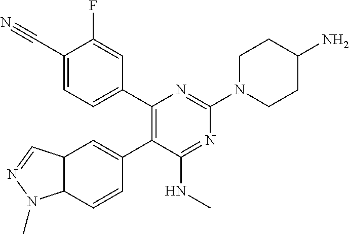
C1=CC2C(C=C1C1=C(C3=CC=C(C#N)C(F)=C3)N=C(N3CCC(N)CC3)N=C1NC)C=NN2C
